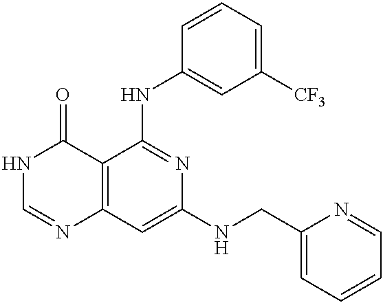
C12=C(C=C(NCC3=CC=CC=N3)N=C1NC1=CC([CF3])=CC=C1)N=CNC2=O
